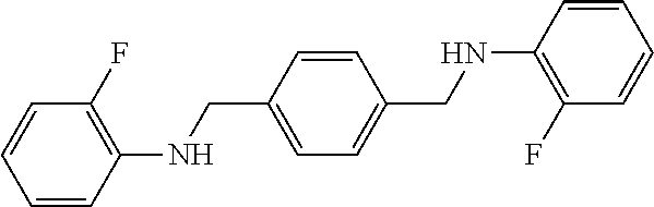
C1=CC(CNC2=C(F)C=CC=C2)=CC=C1CNC1=C(F)C=CC=C1
